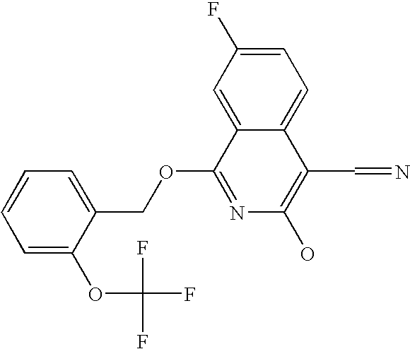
C1=C(OC(F)(F)F)C(COC2=NC(O)=C(C=N)C3=CC=C(F)C=C23)=CC=C1
